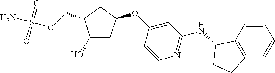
C(OS(N)(=O)=O)C1C(O)CC(OC2=CC(NC3C4=C(C=CC=C4)CC3)=NC=C2)C1
